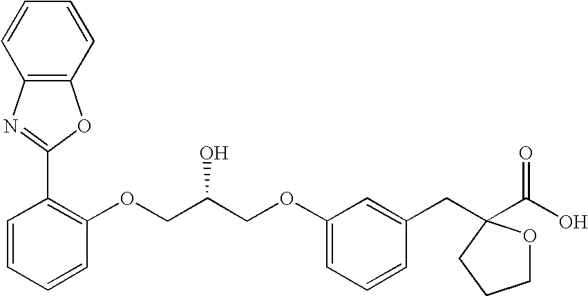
C(COC1=CC=CC(CC2(C(O)=O)OCCC2)=C1)(COC1=C(C2=NC3=C(O2)C=CC=C3)C=CC=C1)O
